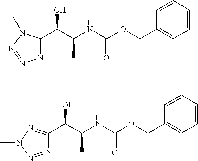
N1=C(C(C(NC(OCC2=CC=CC=C2)=O)C)O)N(C)N=N1.N1=NN(C)N=C1C(C(NC(OCC1=CC=CC=C1)=O)C)O
